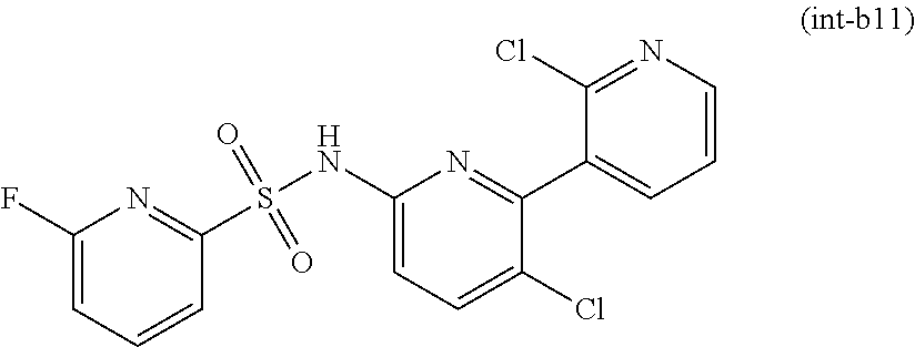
C1(F)=CC=CC(S(NC2=CC=C(Cl)C(C3=CC=CN=C3Cl)=N2)(=O)=O)=N1
